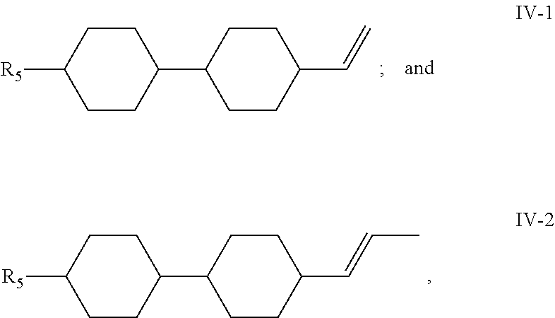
C1CC(C2CCC(C=CC)CC2)CCC1[R5].C1CC(C2CCC(C=C)CC2)CCC1[R5]
